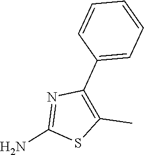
C1=CC=C(C2=C(C)SC(N)=N2)C=C1
